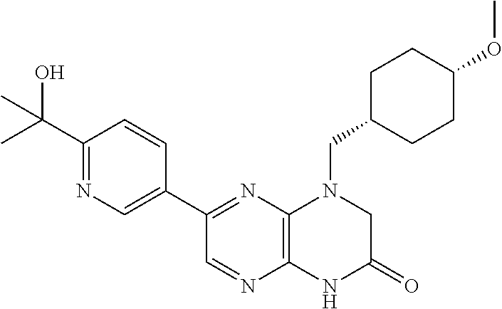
C1(C2=NC3=C(N=C2)NC(=O)CN3CC2CCC(OC)CC2)=CN=C(C(C)(O)C)C=C1
